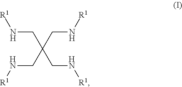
N(CC(CN[R1])(CN[R1])CN[R1])[R1]
